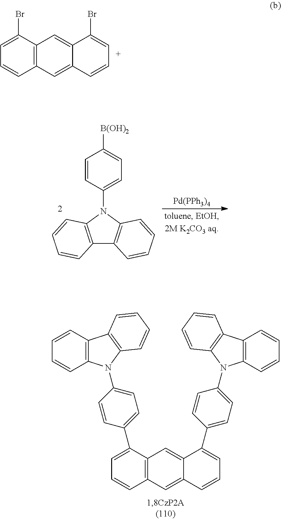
C1=C(Br)C2=C(C=C1)C=C1C(=C2)C(Br)=CC=C1.[Pd(PPh3)4].C12=C(N(C3=CC=C([B(OH)2])C=C3)C3=C1C=CC=C3)C=CC=C2.C1=C(C2=CC=C(N3C4=C(C=CC=C4)C4=C3C=CC=C4)C=C2)C2=C(C=C1)C=C1C(=C2)C(C2=CC=C(N3C4=C(C=CC=C4)C4=C3C=CC=C4)C=C2)=CC=C1
